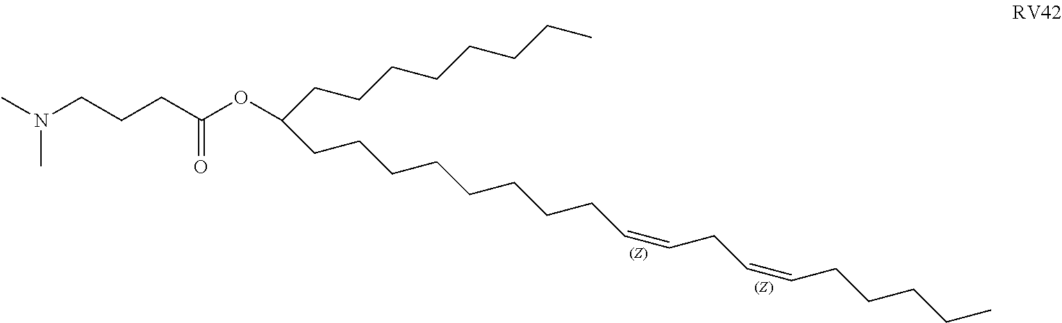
CN(CCCC(OC(CCCCCCCC)CCCCCCCCC=CCC=CCCCCC)=O)C
